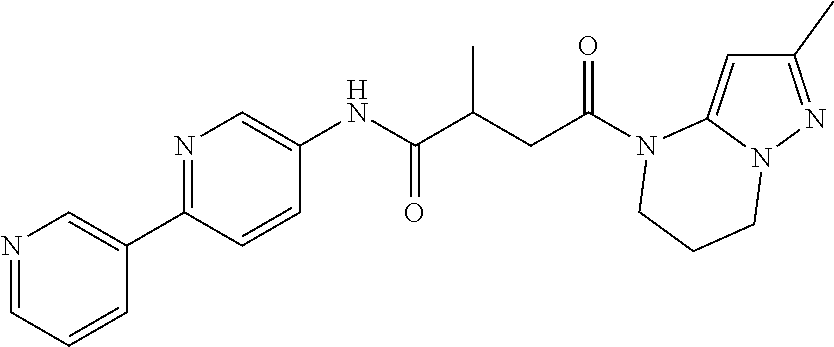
C1(C)=NN2C(=C1)N(C(CC(C(NC1=CN=C(C3=CN=CC=C3)C=C1)=O)C)=O)CCC2
